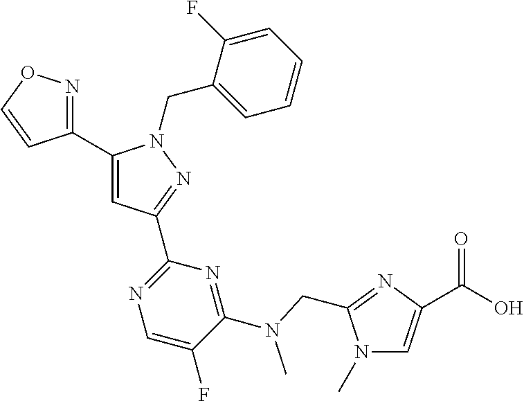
C1(C2=NOC=C2)=CC(C2=NC=C(F)C(N(CC3=NC(C(=O)O)=CN3C)C)=N2)=NN1CC1=CC=CC=C1F
